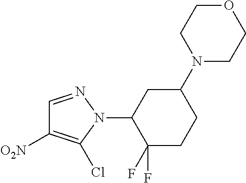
C1=NN(C2C(F)(F)CCC(N3CCOCC3)C2)C(Cl)=C1[O2N]
